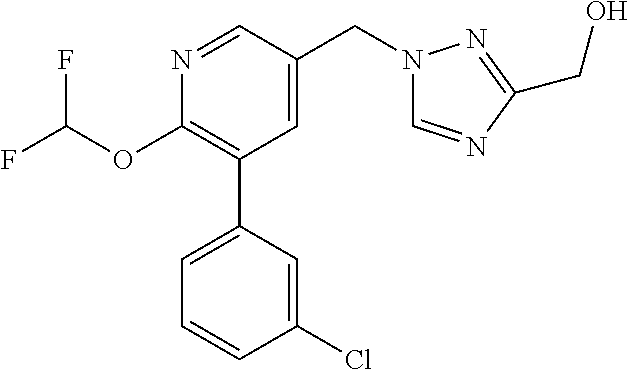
C1(OC(F)F)=C(C2=CC=CC(Cl)=C2)C=C(CN2C=NC(CO)=N2)C=N1
